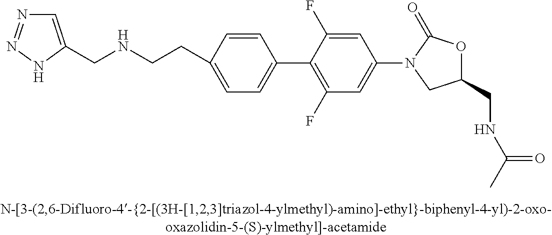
N(CCC1=CC=C(C2=C(F)C=C(N3CC(CNC(C)=O)OC3=O)C=C2F)C=C1)CC1=CN=NN1
